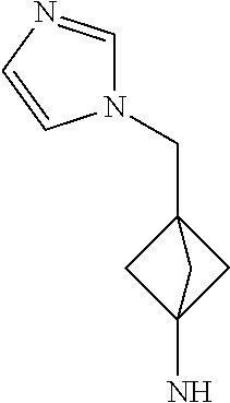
C(C12CC(N)(C1)C2)N1C=NC=C1
